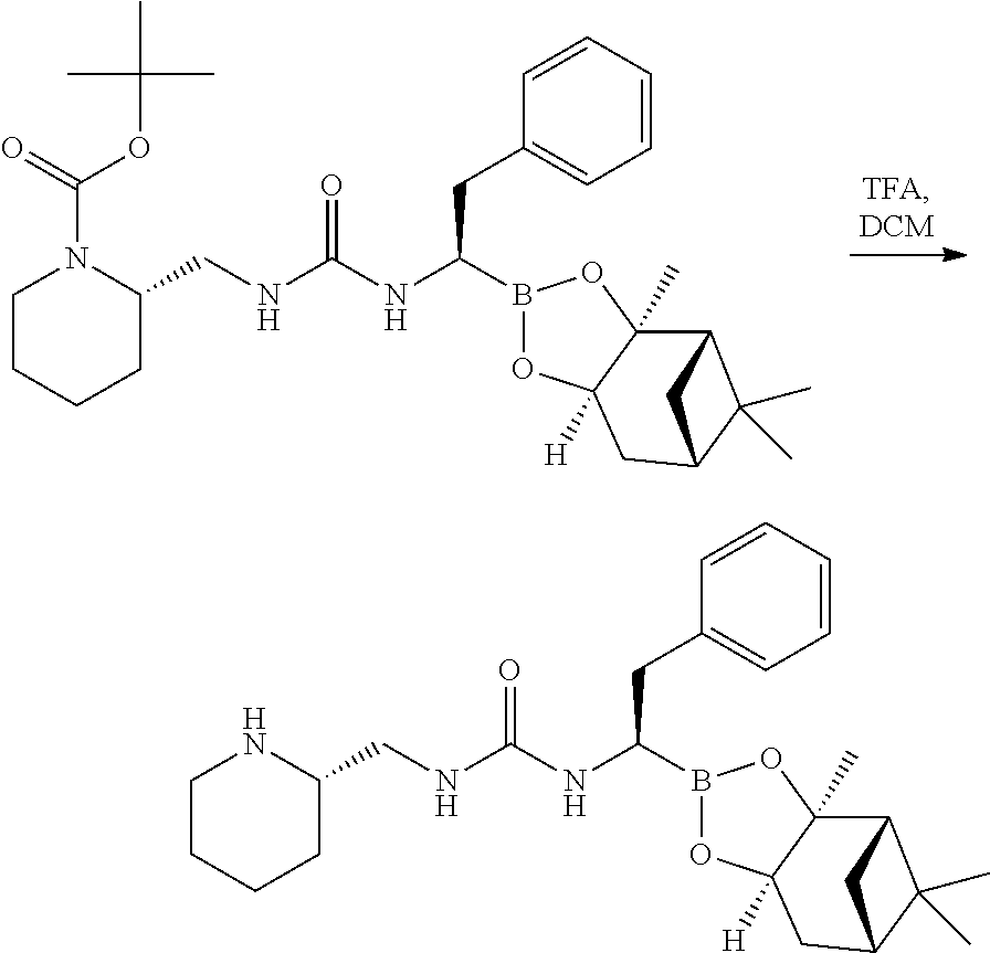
C(NC(NC(CC1=CC=CC=C1)B1OC2([H])C(C)(O1)C1C(C)(C)C(C2)C1)=O)C1N(C(OC(C)(C)C)=O)CCCC1.C(NC(NC(CC1=CC=CC=C1)B1OC2([H])C(C)(O1)C1C(C)(C)C(C2)C1)=O)C1NCCCC1
